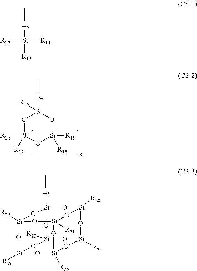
O1[Si]([R16])([R17])O[Si]([R19])([R18])O[Si]1([L4]C)[R15].[R12][Si]([R14])([L3]C)[R13].[Si]12([L5]C)O[Si]3([R20])O[Si]4([R24])O[Si]([R23])(O1)O[Si]1([R26])O[Si]([R25])(O[Si]([R21])(O3)O[Si]([R22])(O1)O2)O4
